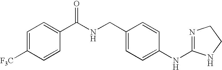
C1=C([F3C])C=CC(C(NCC2=CC=C(NC3=NCCN3)C=C2)=O)=C1
